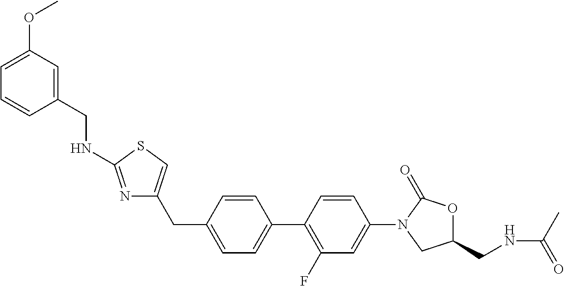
C1(CC2=CSC(NCC3=CC(OC)=CC=C3)=N2)=CC=C(C2=C(F)C=C(N3CC(CNC(C)=O)OC3=O)C=C2)C=C1
